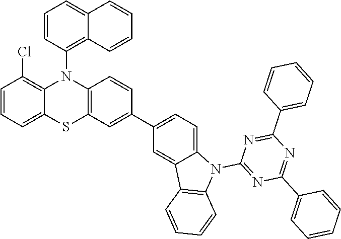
C1=CC=C2C(=C1Cl)N(C1=C3C(=CC=C1)C=CC=C3)C1=C(S2)C=C(C2=CC=C3C(=C2)C2=C(N3C3=NC(C4=CC=CC=C4)=NC(C4=CC=CC=C4)=N3)C=CC=C2)C=C1
